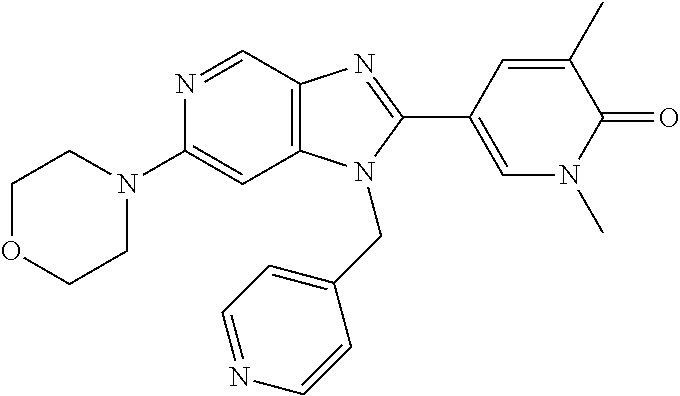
N1=CC2=C(C=C1N1CCOCC1)N(CC1=CC=NC=C1)C(C1=CN(C)C(=O)C(C)=C1)=N2
